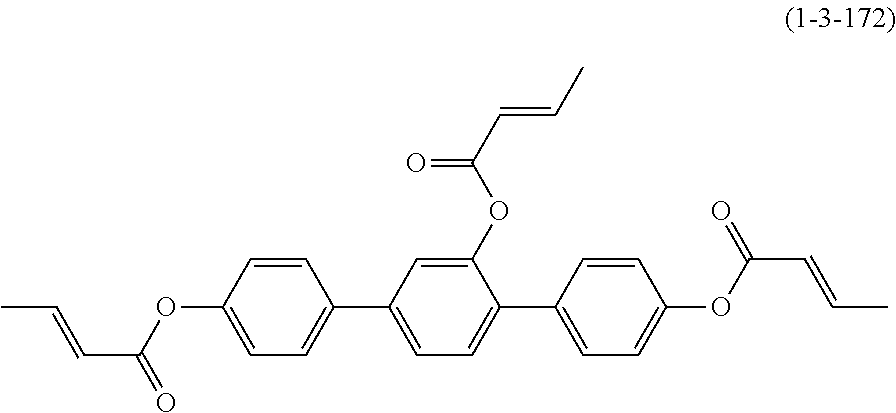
C1(OC(=O)C=CC)=CC(C2=CC=C(OC(C=CC)=O)C=C2)=CC=C1C1=CC=C(OC(C=CC)=O)C=C1
